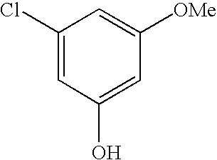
C1(Cl)=CC(O)=CC([OMe])=C1
